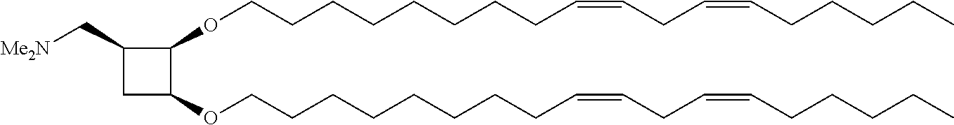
C(CCCCCCC=CCC=CCCCCC)COC1C(OCCCCCCCCC=CCC=CCCCCC)CC1C[Me2N]
